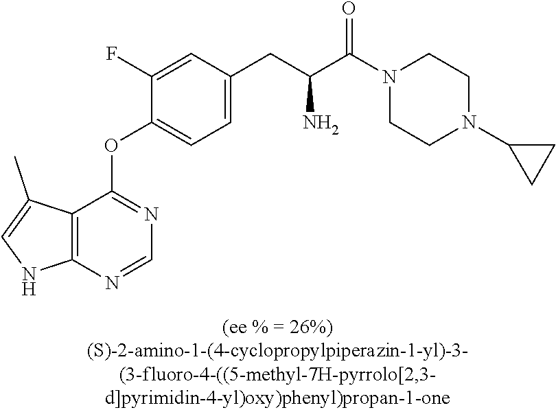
C1(F)=CC(CC(C(N2CCN(C3CC3)CC2)=O)N)=CC=C1OC1=NC=NC2=C1C(C)=CN2
